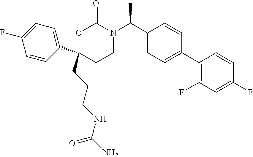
C1(CCCNC(N)=O)(C2=CC=C(F)C=C2)CCN(C(C2=CC=C(C3=C(F)C=C(F)C=C3)C=C2)C)C(=O)O1
